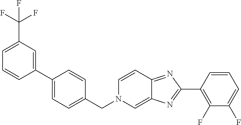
C1=C(C(F)(F)F)C=C(C2=CC=C(CN3C=C4C(=NC(C5=C(F)C(F)=CC=C5)=N4)C=C3)C=C2)C=C1
